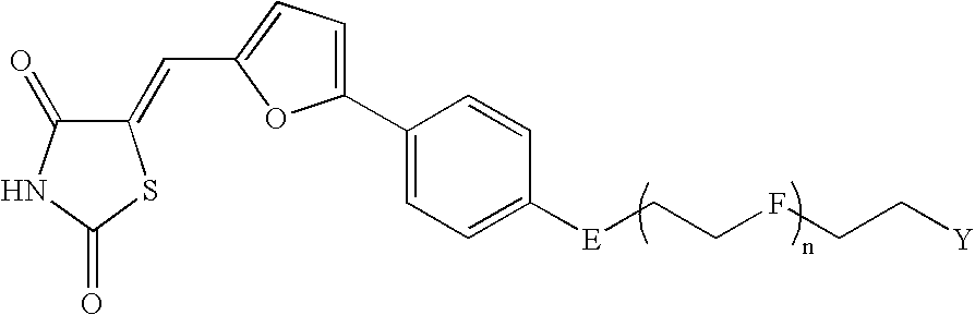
C1(=CC2=CC=C(C3=CC=C([E]CCFCC[Y])C=C3)O2)C(=O)NC(=O)S1
